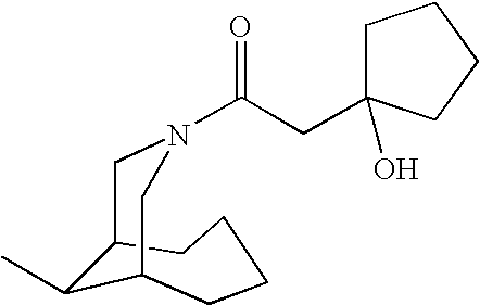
C(N1CC2C(C)C(CCCC2)C1)(CC1(O)CCCC1)=O
